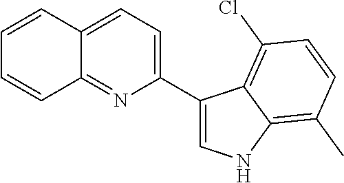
C1(C2=CNC3=C(C)C=CC(Cl)=C23)=CC=C2C(=N1)C=CC=C2
